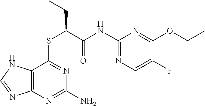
C12=C(N=C(N)N=C1SC(C(NC1=NC=C(F)C(OCC)=N1)=O)CC)N=CN2
